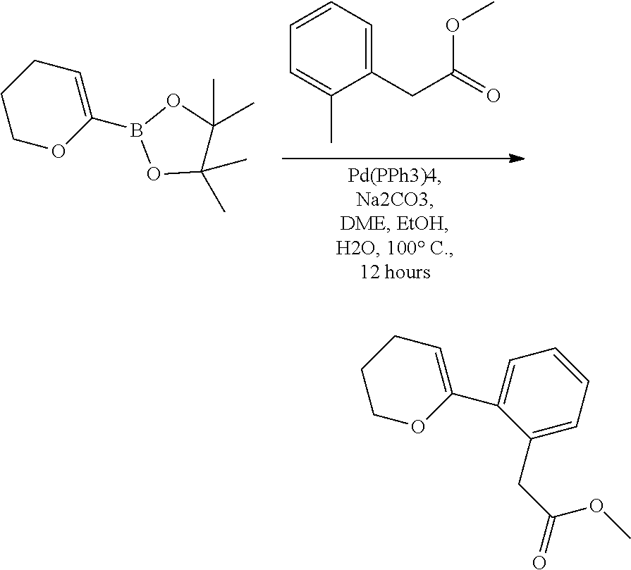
C1=CC=C(CC(=O)OC)C(C)=C1.C1OC(B2OC(C)(C)C(C)(C)O2)=CCC1.C1OC(C2=CC=CC=C2CC(=O)OC)=CCC1
